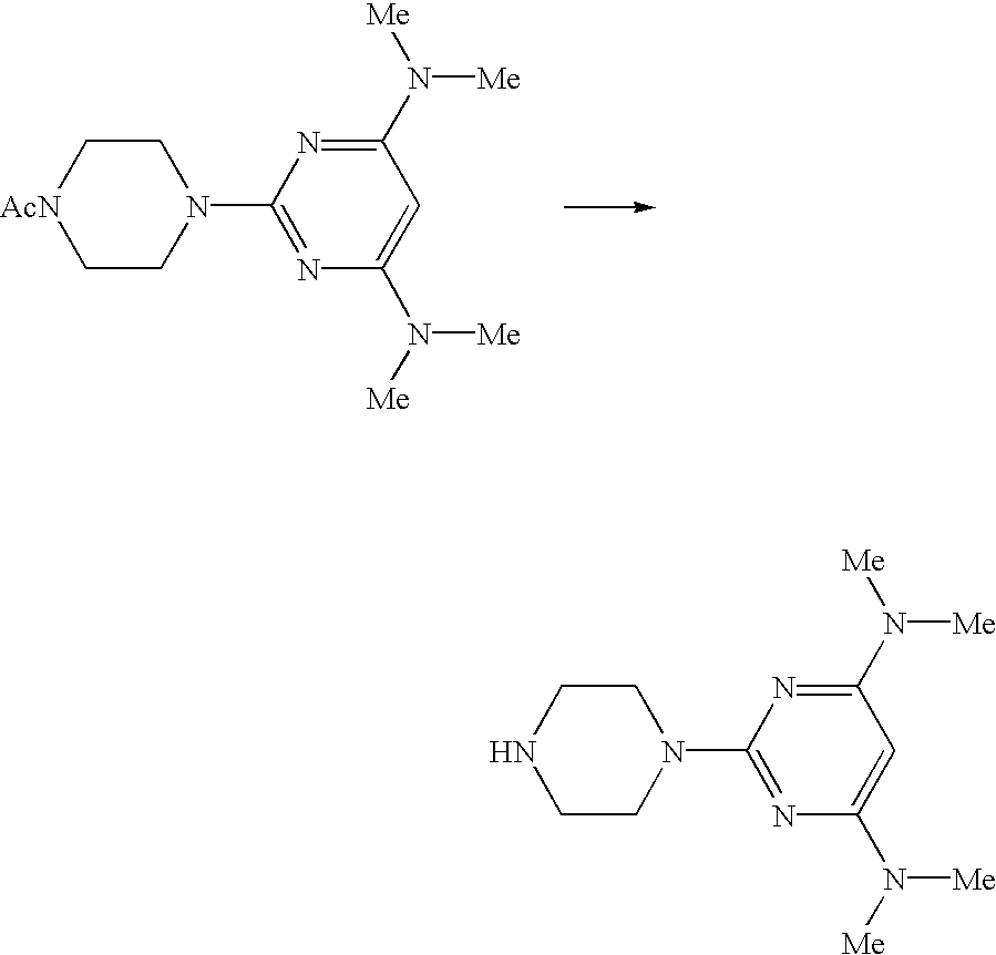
C1CNCCN1C1=NC(N([Me])[Me])=CC(N([Me])[Me])=N1.C1C[AcN]CCN1C1=NC(N([Me])[Me])=CC(N([Me])[Me])=N1
